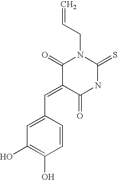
C1(C=C2C(=O)NC(=S)N(CC=C)C2=O)=CC(O)=C(O)C=C1
